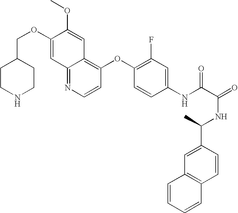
C(OC1=CC2=NC=CC(OC3=C(F)C=C(NC(C(=O)NC(C4=CC5=C(C=C4)C=CC=C5)C)=O)C=C3)=C2C=C1OC)C1CCNCC1
